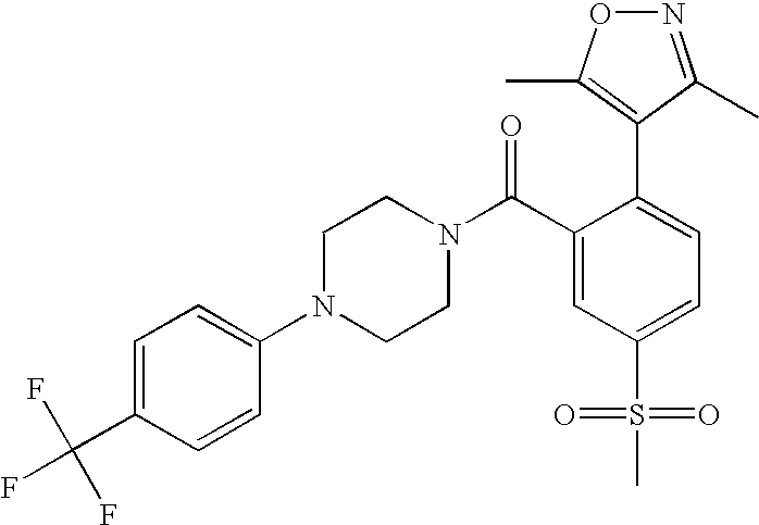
FC(C1=CC=C(N2CCN(C(C3=CC(S(=O)(=O)C)=CC=C3C3=C(C)ON=C3C)=O)CC2)C=C1)(F)F
